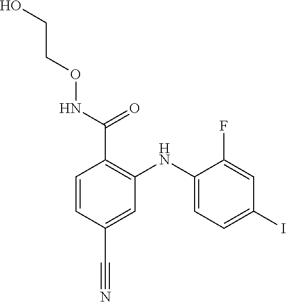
C1=CC(C#N)=CC(NC2=CC=C(I)C=C2F)=C1C(NOCCO)=O
